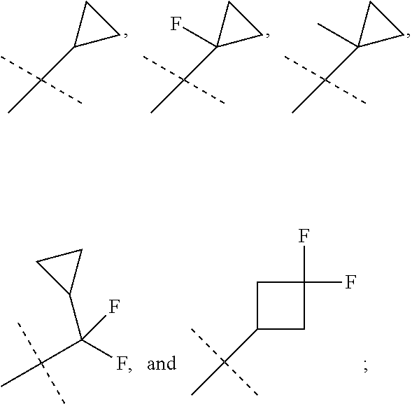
C1(C(C)(C)C)CC1.C1(C(C)(C)C)(F)CC1.C1(C(C)(C)C)(C)CC1.C(C(F)(F)C1CC1)(C)(C)C.C1(F)(F)CC(C(C)(C)C)C1
